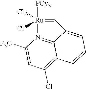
[PCy3][Ru]1(Cl)(Cl)=CC2=CC=CC3=C(Cl)C=C([F3C])N1=C32
